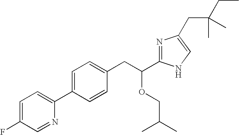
C1=C(F)C=NC(C2=CC=C(CC(OCC(C)C)C3=NC(CC(CC)(C)C)=CN3)C=C2)=C1
